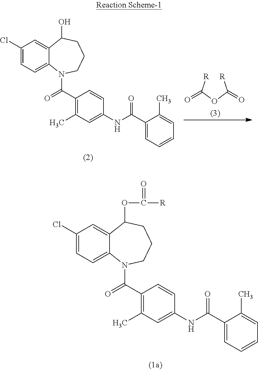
C1(Cl)=CC=C2C(=C1)C(OC(=O)[R])CCCN2C(C1=C(C)C=C(NC(C2=CC=CC=C2C)=O)C=C1)=O.C1(Cl)=CC=C2C(=C1)C(O)CCCN2C(C1=C(C)C=C(NC(C2=CC=CC=C2C)=O)C=C1)=O.[R]C(OC([R])=O)=O
